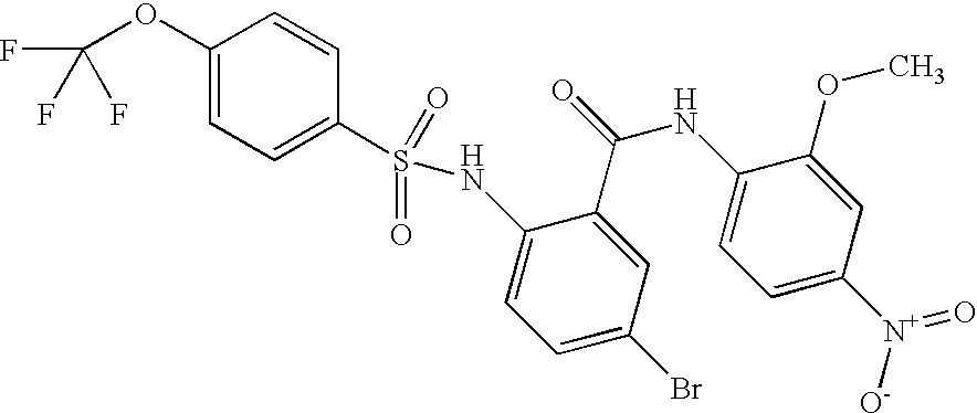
C1(OC(F)(F)F)=CC=C(S(=O)(=O)NC2=CC=C(Br)C=C2C(NC2=CC=C([N+]([O-])=O)C=C2OC)=O)C=C1
